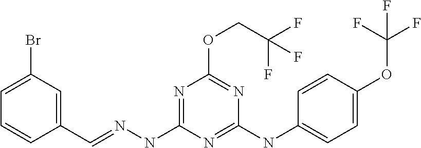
C1(C=NNC2=NC(OCC(F)(F)F)=NC(NC3=CC=C(OC(F)(F)F)C=C3)=N2)=CC(Br)=CC=C1
